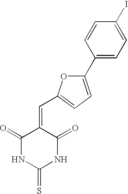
S=C1NC(=O)C(=CC2=CC=C(C3=CC=C(I)C=C3)O2)C(=O)N1
